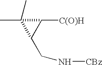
C(N[CBz])C1C([C(O)H])C1(C)C
